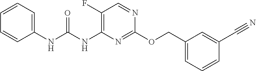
C1=CC=C(COC2=NC(NC(NC3=CC=CC=C3)=O)=C(F)C=N2)C=C1C#N
